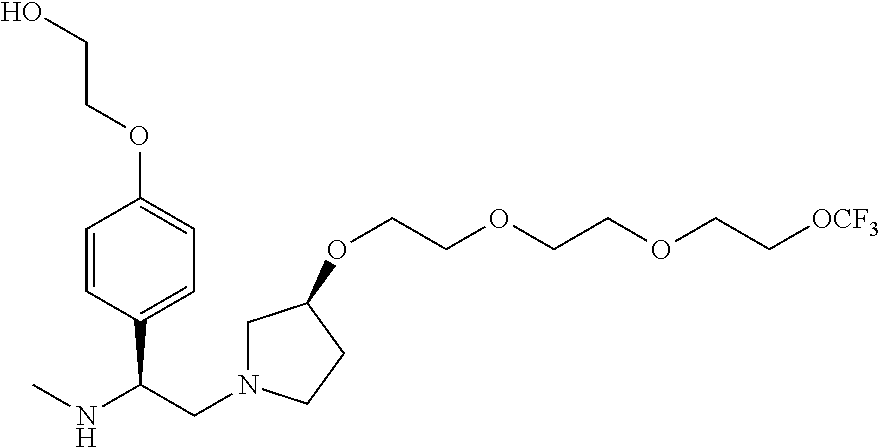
C1=CC(C(NC)CN2CC(OCCOCCOCC[OCF3])CC2)=CC=C1OCCO
